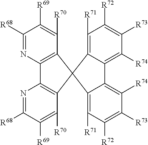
C1([R73])=C([R72])C([R71])=C2C(=C1[R74])C1=C([R74])C([R73])=C([R72])C([R71])=C1C21C2=C(N=C([R68])C([R69])=C2[R70])C2=C1C([R70])=C([R69])C([R68])=N2
